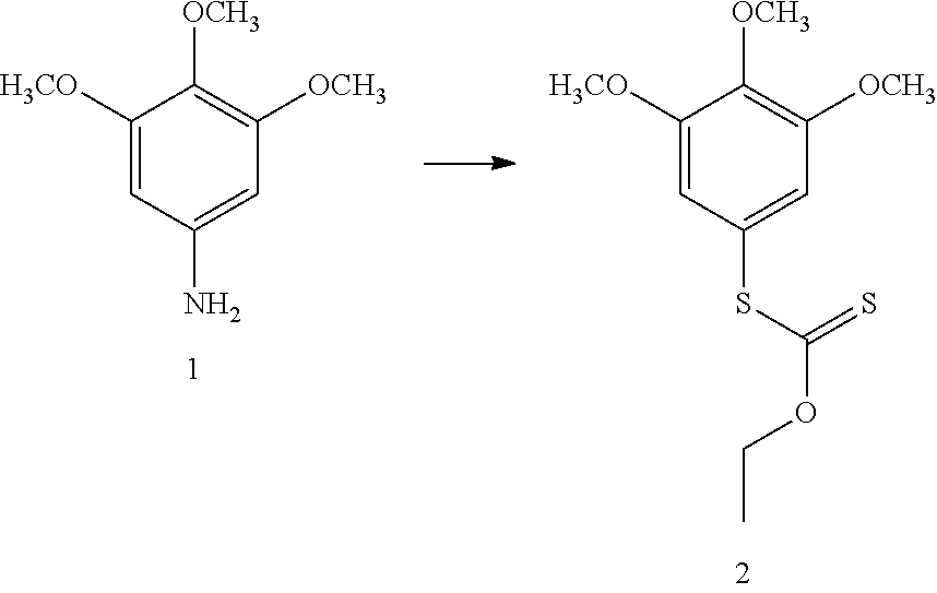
C1([H3CO])=CC(N)=CC([OCH3])=C1[OCH3].C1([H3CO])=CC(SC(OCC)=S)=CC([OCH3])=C1[OCH3]
